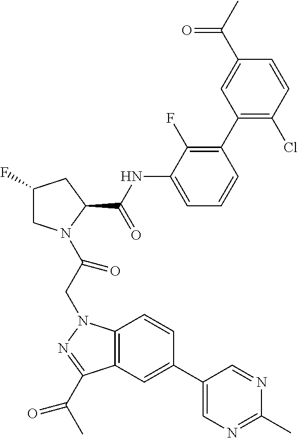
C1(F)CN(C(CN2C3=C(C(C(C)=O)=N2)C=C(C2=CN=C(C)N=C2)C=C3)=O)C(C(NC2=CC=CC(C3=C(Cl)C=CC(C(C)=O)=C3)=C2F)=O)C1
